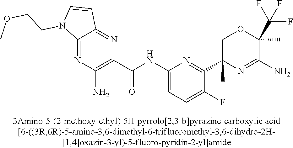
C1(C(NC2=CC=C(F)C(C3(C)N=C(N)C(C)(C(F)(F)F)OC3)=N2)=O)=C(N)N=C2C(=N1)C=CN2CCOC
